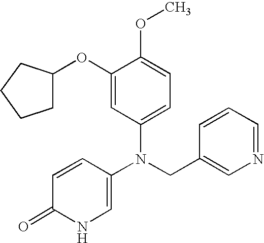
N(CC1=CN=CC=C1)(C1=CNC(=O)C=C1)C1=CC=C(OC)C(OC2CCCC2)=C1
